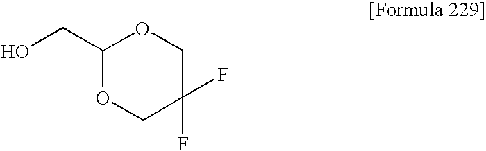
OCC1OCC(F)(F)CO1
